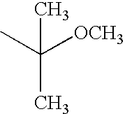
CC(C)([OCH3])C
